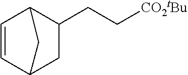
C1=CC2CC(CC[CO2tBu])C1C2
